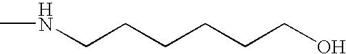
N(CCCCCCO)C
